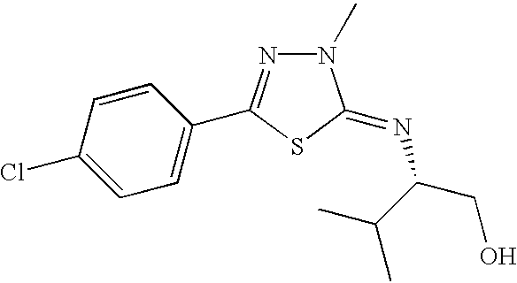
C1=C(Cl)C=CC(C2=NN(C)C(=NC(CO)C(C)C)S2)=C1
